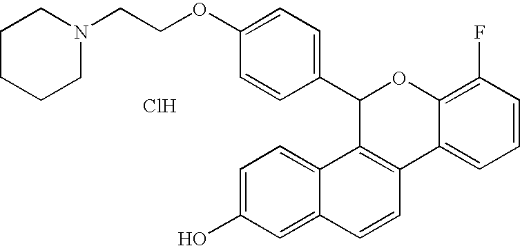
C1(C2=CC=C(OCCN3CCCCC3)C=C2)C2=C(C3=CC=CC(F)=C3O1)C=CC1=CC(O)=CC=C21.Cl
